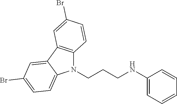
C12=C(C3=CC(Br)=CC=C3N1CCCNC1=CC=CC=C1)C=C(Br)C=C2
